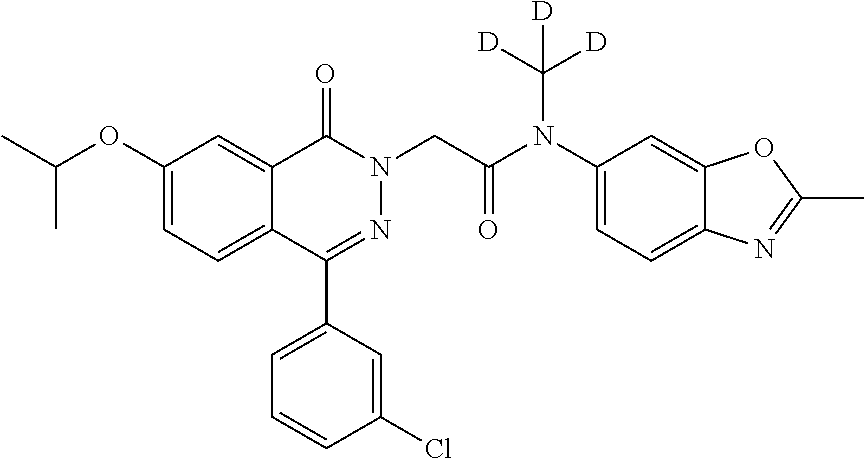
C1(OC(C)C)=CC=C2C(=C1)C(=O)N(CC(N(C1=CC=C3C(=C1)OC(C)=N3)C([D])([D])[D])=O)N=C2C1=CC=CC(Cl)=C1
